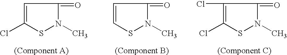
C1=C(Cl)SN(C)C1=O.C1=CSN(C)C1=O.C1(Cl)=C(Cl)SN(C)C1=O
